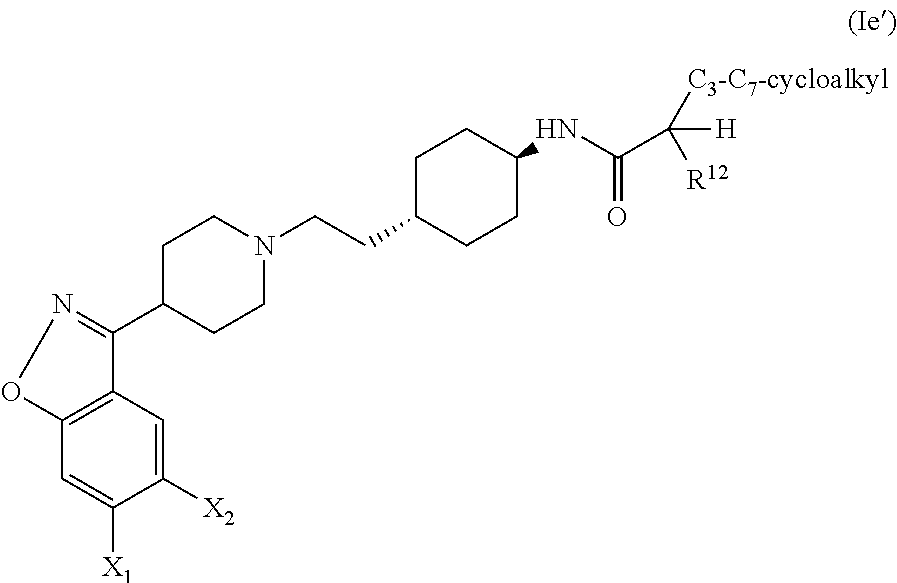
C1([X2])=CC2=C(C=C1[X1])ON=C2C1CCN(CCC2CCC(NC(C([H])([C3-C7-cycloalkyl])[R12])=O)CC2)CC1
